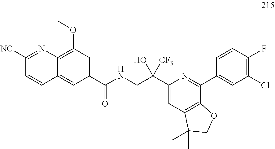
C1(C(=O)NCC(O)(C2=CC3=C(C(C4=CC(Cl)=C(F)C=C4)=N2)OCC3(C)C)[CF3])=CC(OC)=C2C(=C1)C=CC([NC])=N2
